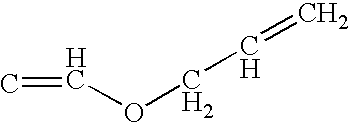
C=COCC=C
